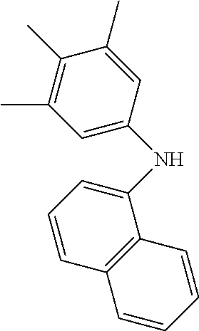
C1(C)=C(C)C=C(NC2=CC=CC3=C2C=CC=C3)C=C1C
